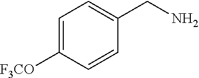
C1=C([F3CO])C=CC(CN)=C1
